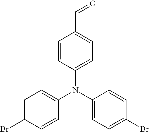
C1=C(N(C2=CC=C(Br)C=C2)C2=CC=C(Br)C=C2)C=CC(C=O)=C1
